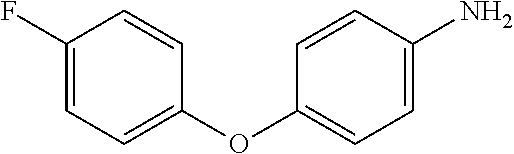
C1(F)=CC=C(OC2=CC=C(N)C=C2)C=C1
